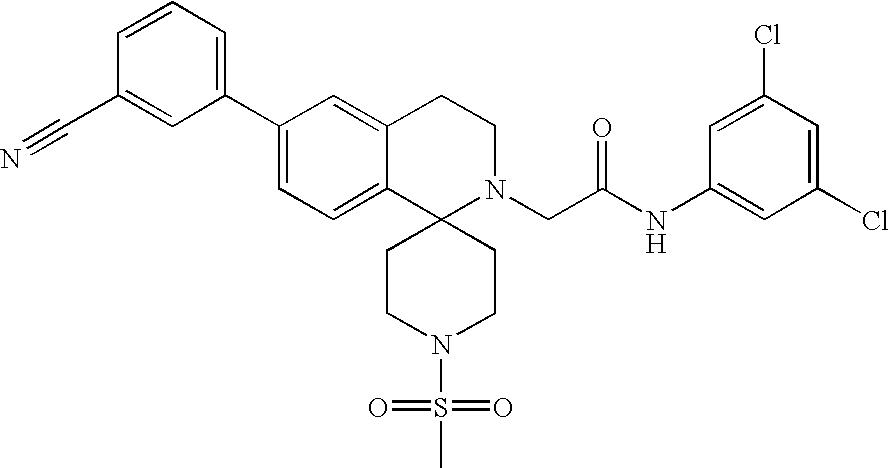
C1(C2=CC=C3C(=C2)CCN(CC(NC2=CC(Cl)=CC(Cl)=C2)=O)C32CCN(S(=O)(C)=O)CC2)=CC=CC(C#N)=C1
